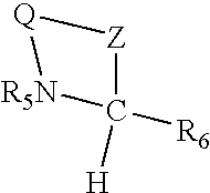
[Z]1C([H])([R6])[R5N][Q]1
